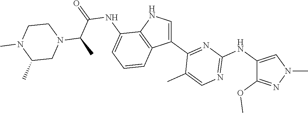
N1=C(NC2=CN(C)N=C2OC)N=C(C2=CNC3=C2C=CC=C3NC(=O)C(C)N2CCN(C)C(C)C2)C(C)=C1
